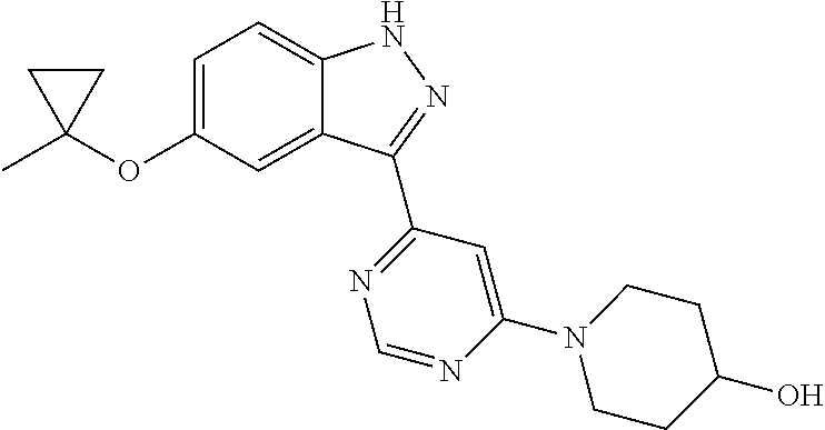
CC1(OC2=CC=C3C(=C2)C(C2=NC=NC(N4CCC(O)CC4)=C2)=NN3)CC1
